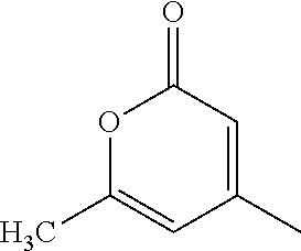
C1(C)=CC(=O)OC(C)=C1
